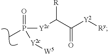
O=P([Y2c]C(C([Y2][Ry])=O)[R])([Y2c][W5])C
